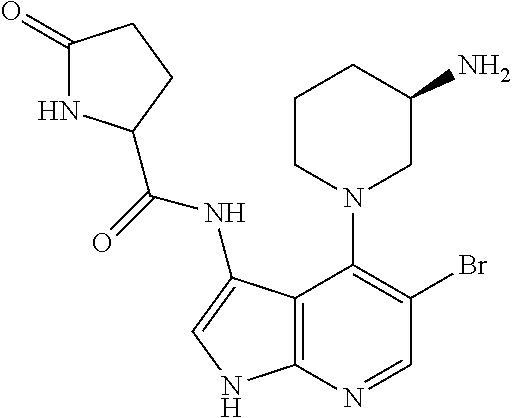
C1CN(C2=C(Br)C=NC3=C2C(NC(=O)C2NC(=O)CC2)=CN3)CC(N)C1
